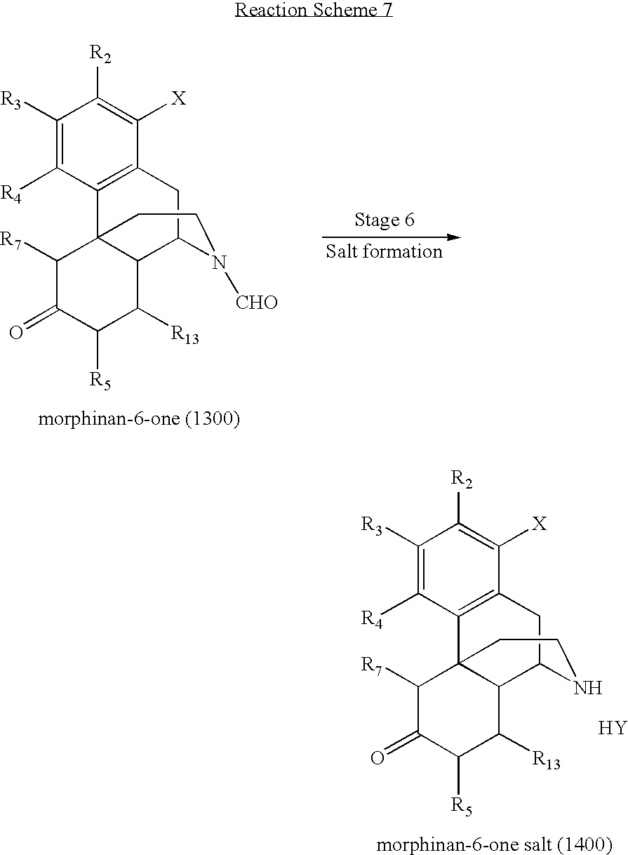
C1([R3])=C([R4])C2=C(C([X])=C1[R2])CC1C3C2(C([R7])C(=O)C([R5])C3[R13])CCN1[CHO].C1([R3])=C([R4])C2=C(C([X])=C1[R2])CC1C3C2(C([R7])C(=O)C([R5])C3[R13])CCN1.[Y]
